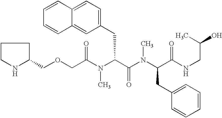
C(C(N(C(C(=O)N(C)C(CC1=CC=CC=C1)C(=O)NCC(C)O)CC1=CC=C2C(=C1)C=CC=C2)C)=O)OCC1CCCN1
